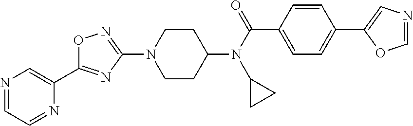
N1=CC=NC(C2=NC(N3CCC(N(C(=O)C4=CC=C(C5=CN=CO5)C=C4)C4CC4)CC3)=NO2)=C1
